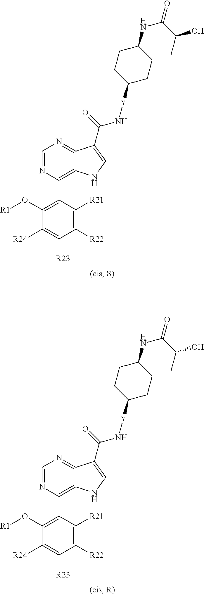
C1([R24])=C([R23])C([R22])=C([R21])C(C2=C3C(=NC=N2)C(C(=O)N[Y]C2CCC(NC(C(O)C)=O)CC2)=CN3)=C1O[R1].C1([R24])=C([R23])C([R22])=C([R21])C(C2=C3C(=NC=N2)C(C(=O)N[Y]C2CCC(NC(C(O)C)=O)CC2)=CN3)=C1O[R1]
